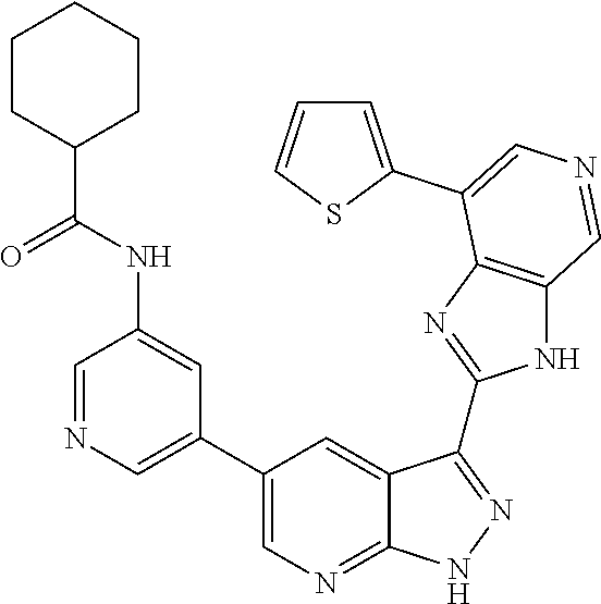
C1=NC=C(C2=CN=C3C(=C2)C(C2=NC4=C(N2)C=NC=C4C2=CC=CS2)=NN3)C=C1NC(C1CCCCC1)=O
